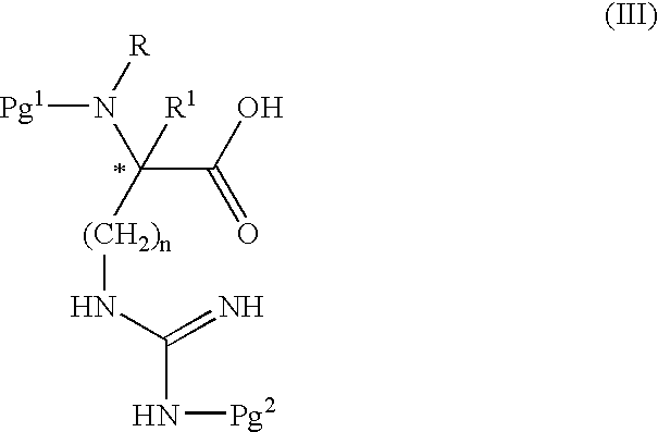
[Pg1]N([R])C(C(O)=O)([R1])[(CH2)n]NC(=N)N[Pg2]
